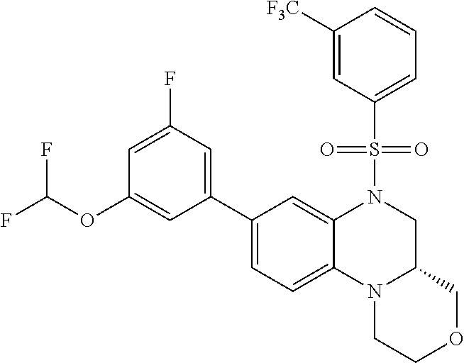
S(=O)(=O)(N1C2=CC(C3=CC(F)=CC(OC(F)F)=C3)=CC=C2N2C(COCC2)C1)C1=CC=CC([F3C])=C1
